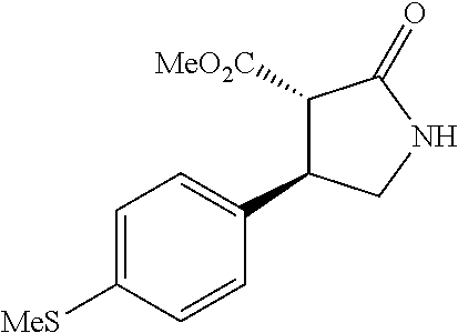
C1=C([MeS])C=CC(C2C([MeO2C])C(=O)NC2)=C1
